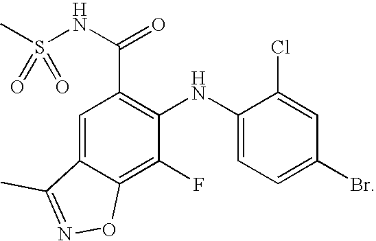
C1=C2C(=C(F)C(NC3=CC=C(Br)C=C3Cl)=C1C(NS(C)(=O)=O)=O)ON=C2C
